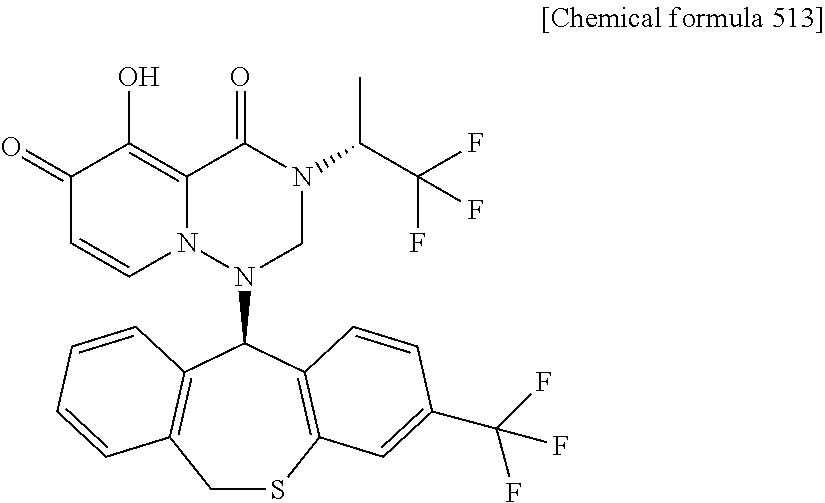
C1=CN2C(=C(O)C1=O)C(=O)N(C(C(F)(F)F)C)CN2C1C2=C(CSC3=C1C=CC(C(F)(F)F)=C3)C=CC=C2
